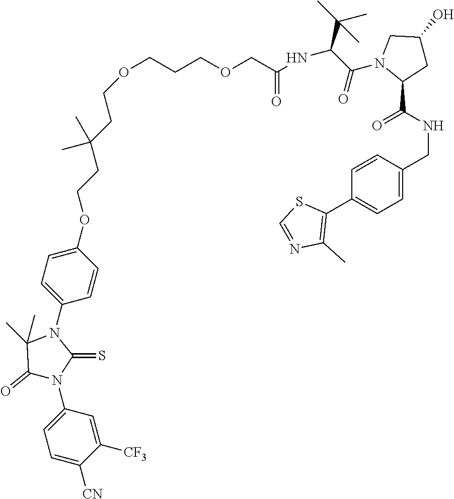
O(CCCOCC(NC(C(C)(C)C)C(=O)N1C(C(NCC2=CC=C(C3=C(C)N=CS3)C=C2)=O)CC(O)C1)=O)CCC(CCOC1=CC=C(N2C(C)(C)C(=O)N(C3=CC=C([CN])C([CF3])=C3)C2=S)C=C1)(C)C
